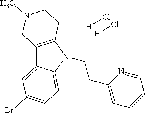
C12=C(N(CCC3=CC=CC=N3)C3=CC=C(Br)C=C13)CCN(C)C2.[H]Cl.[H]Cl
